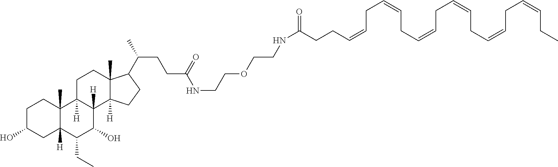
C(C(=O)NCCOCCNC(CCC(C1C2(C)C([H])(C3([H])C(O)C(CC)C4([H])CC(O)CCC4(C)C3([H])CC2)CC1)C)=O)CC=CCC=CCC=CCC=CCC=CCC=CCC
